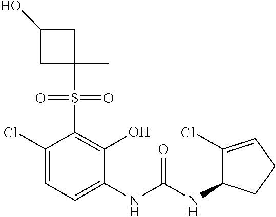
C1(Cl)=CC=C(NC(NC2C(Cl)=CCC2)=O)C(O)=C1S(=O)(=O)C1(C)CC(O)C1
